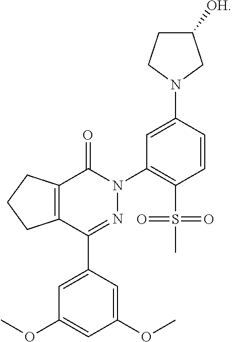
C1(OC)=CC(C2=NN(C3=C(S(C)(=O)=O)C=CC(N4CC([OH])CC4)=C3)C(=O)C3=C2CCC3)=CC(OC)=C1
